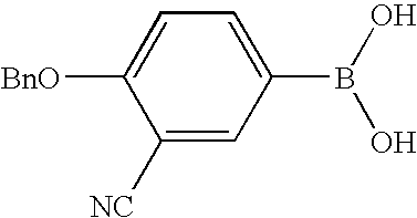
C1([BnO])=CC=C(B(O)O)C=C1[NC]
